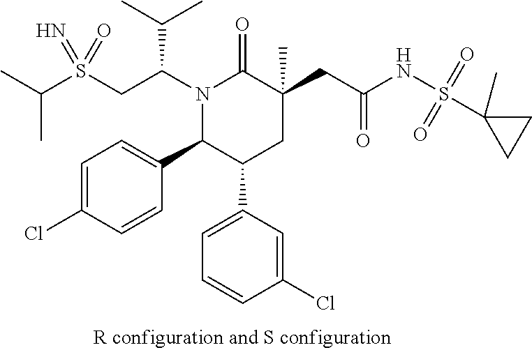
S(CC(N1C(=O)C(CC(=O)NS(C2(C)CC2)(=O)=O)(C)CC(C2=CC=CC(Cl)=C2)C1C1=CC=C(Cl)C=C1)C(C)C)(=N)(=O)C(C)C
